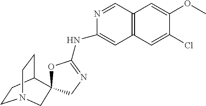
C1CC2CCN1CC21OC(NC2=CC3=C(C=N2)C=C(OC)C(Cl)=C3)=NC1
